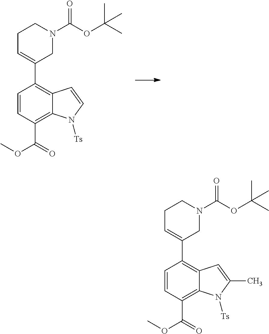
C1=CC(C(OC)=O)=C2C(=C1C1=CCCN(C(OC(C)(C)C)=O)C1)C=C(C)N2[Ts].C1=CC(C(OC)=O)=C2C(=C1C1=CCCN(C(OC(C)(C)C)=O)C1)C=CN2[Ts]
